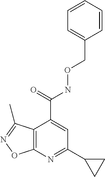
C12=C(N=C(C3CC3)C=C1C(NOCC1=CC=CC=C1)=O)ON=C2C
